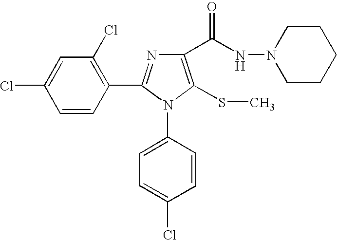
ClC1=CC(Cl)=C(C2=NC(C(NN3CCCCC3)=O)=C(SC)N2C2=CC=C(Cl)C=C2)C=C1
